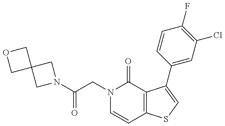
C(CN1C=CC2=C(C1=O)C(C1=CC(Cl)=C(F)C=C1)=CS2)(=O)N1CC2(C1)COC2
